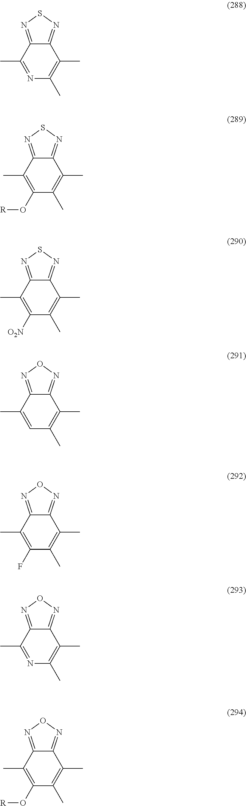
N1=C(C)C2=NSN=C2C(C)=C1C.C1(O[R])=C(C)C2=NSN=C2C(C)=C1C.C1([O2N])=C(C)C2=NSN=C2C(C)=C1C.C1=C(C)C2=NON=C2C(C)=C1C.C1(F)=C(C)C2=NON=C2C(C)=C1C.N1=C(C)C2=NON=C2C(C)=C1C.C1(O[R])=C(C)C2=NON=C2C(C)=C1C
